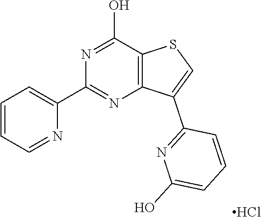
C1=CC=NC(C2=NC3=C(C(O)=N2)SC=C3C2=NC(O)=CC=C2)=C1.Cl
